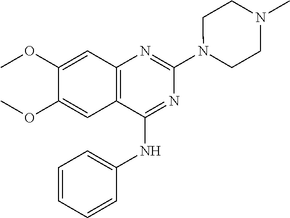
C12=C(C(NC3=CC=CC=C3)=NC(N3CCN(C)CC3)=N1)C=C(OC)C(OC)=C2
